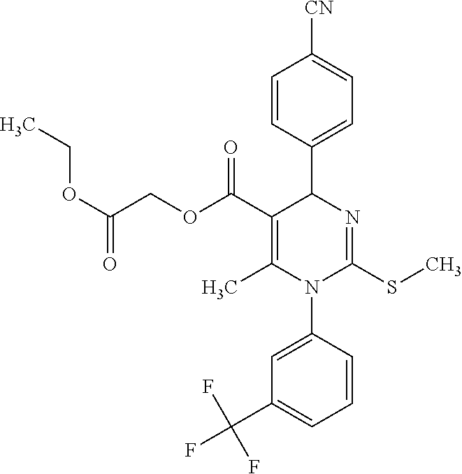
C1=CC(C2C(C(OCC(OCC)=O)=O)=C(C)N(C3=CC(C(F)(F)F)=CC=C3)C(SC)=N2)=CC=C1[CN]
